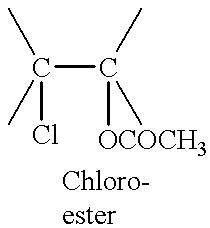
C(C(C)(C)[OCOCH3])(C)(C)Cl
